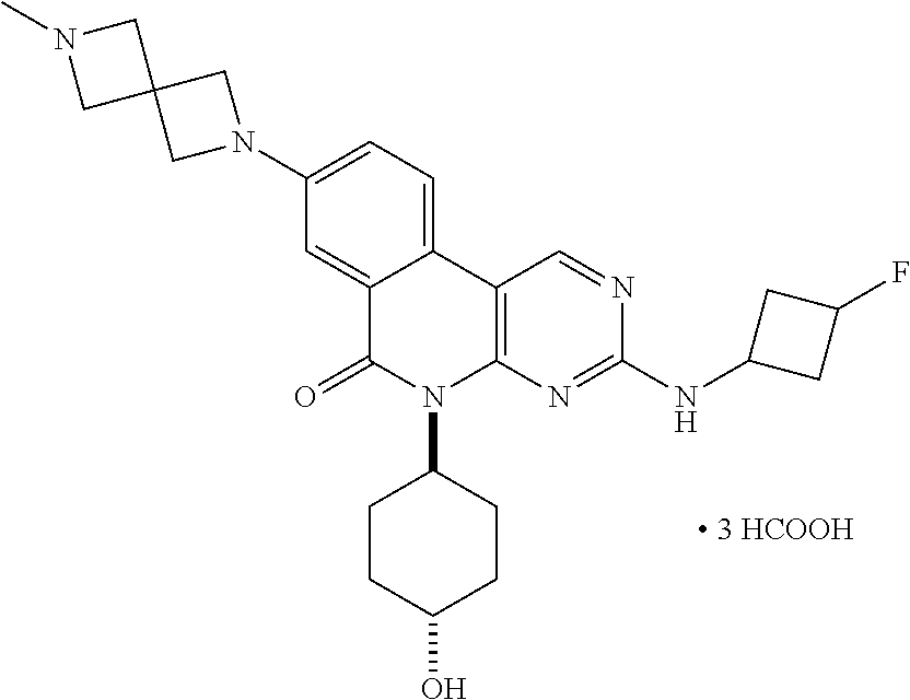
C1(N2CC3(C2)CN(C)C3)=CC=C2C(=C1)C(=O)N(C1CCC(O)CC1)C1=C2C=NC(NC2CC(F)C2)=N1
